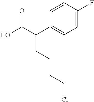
C1=CC(F)=CC=C1C(C(O)=O)CCCCCl
